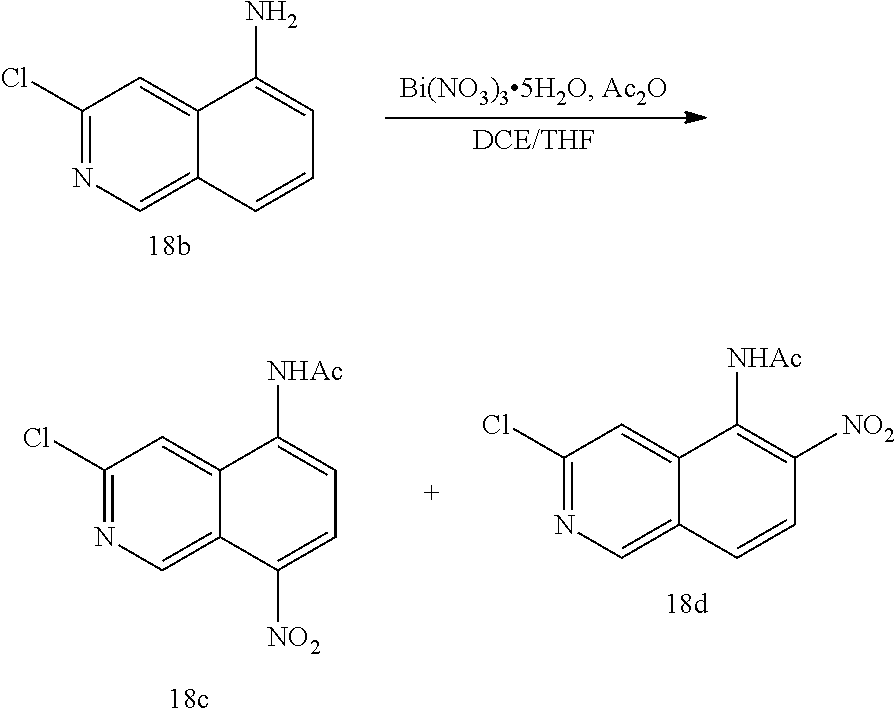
C1(Cl)=NC=C2C(=C1)C(N)=CC=C2.C1(Cl)=NC=C2C(=C1)C([NHAc])=CC=C2[NO2].C1(Cl)=NC=C2C(=C1)C([NHAc])=C([NO2])C=C2
